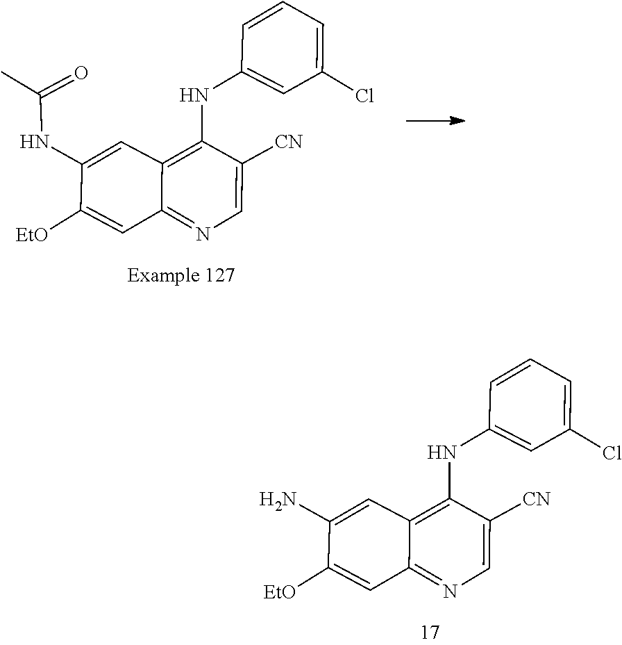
CC(=O)NC1=CC2=C(NC3=CC(Cl)=CC=C3)C([CN])=CN=C2C=C1[EtO].NC1=CC2=C(NC3=CC(Cl)=CC=C3)C([CN])=CN=C2C=C1[EtO]
